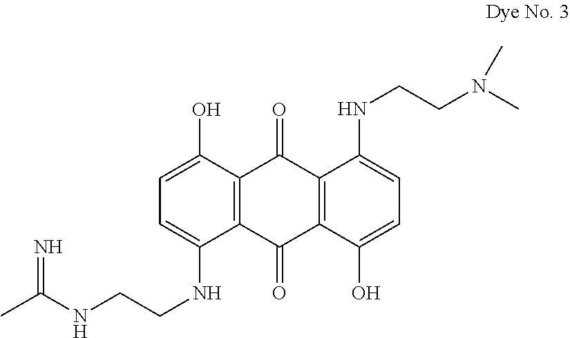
C1=C(O)C2=C(C(NCCNC(=N)C)=C1)C(=O)C1=C(C2=O)C(NCCN(C)C)=CC=C1O
